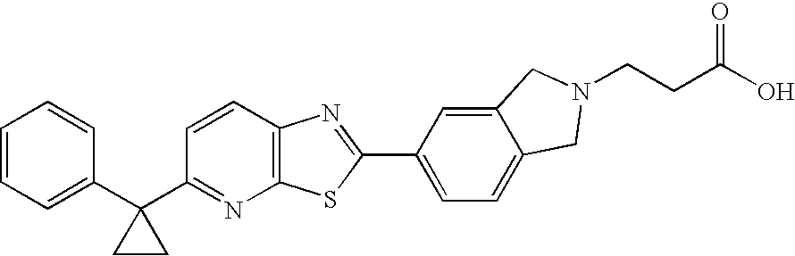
C1=CC=C(C2(C3=NC4=C(C=C3)N=C(C3=CC=C5C(=C3)CN(CCC(O)=O)C5)S4)CC2)C=C1
